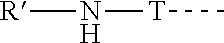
[R]N[T]C
